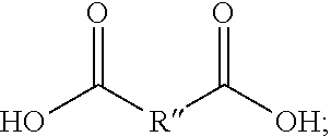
C([R]C(=O)[OH])(=O)O
